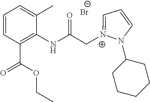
C1=CC(C(OCC)=O)=C(NC(C[N+]2=CC=CN2C2CCCCC2)=O)C(C)=C1.[Br-]
